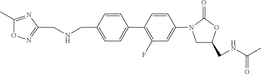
C(C1=CC=C(C2=C(F)C=C(N3CC(CNC(C)=O)OC3=O)C=C2)C=C1)NCC1=NOC(C)=N1
